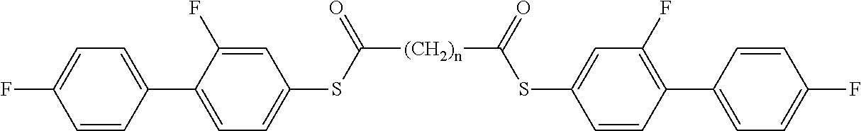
[(CH2)n](C(SC1=CC=C(C2=CC=C(F)C=C2)C(F)=C1)=O)C(SC1=CC(F)=C(C2=CC=C(F)C=C2)C=C1)=O
